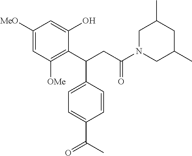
C1([MeO])=CC([OMe])=C(C(CC(N2CC(C)CC(C)C2)=O)C2=CC=C(C(=O)C)C=C2)C(O)=C1
